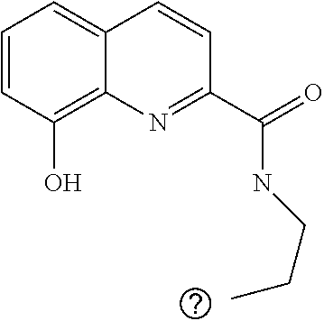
C1=CC(O)=C2C(=C1)C=CC(C(=O)NCCC)=N2
